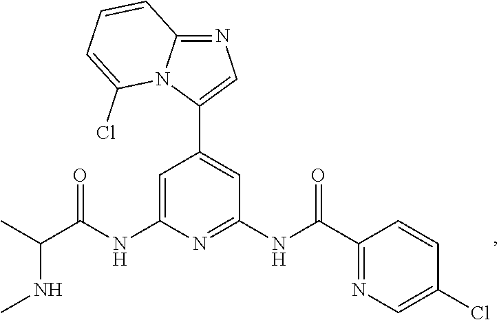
C1=C(NC(C(C)NC)=O)N=C(NC(=O)C2=NC=C(Cl)C=C2)C=C1C1=CN=C2N1C(Cl)=CC=C2
